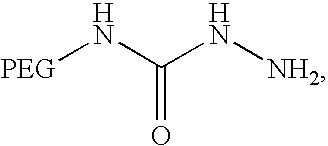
N([NH2])C(N[PEG])=O
